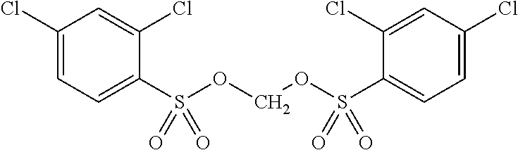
C1(Cl)=CC=C(S(OCOS(C2=CC=C(Cl)C=C2Cl)(=O)=O)(=O)=O)C(Cl)=C1
